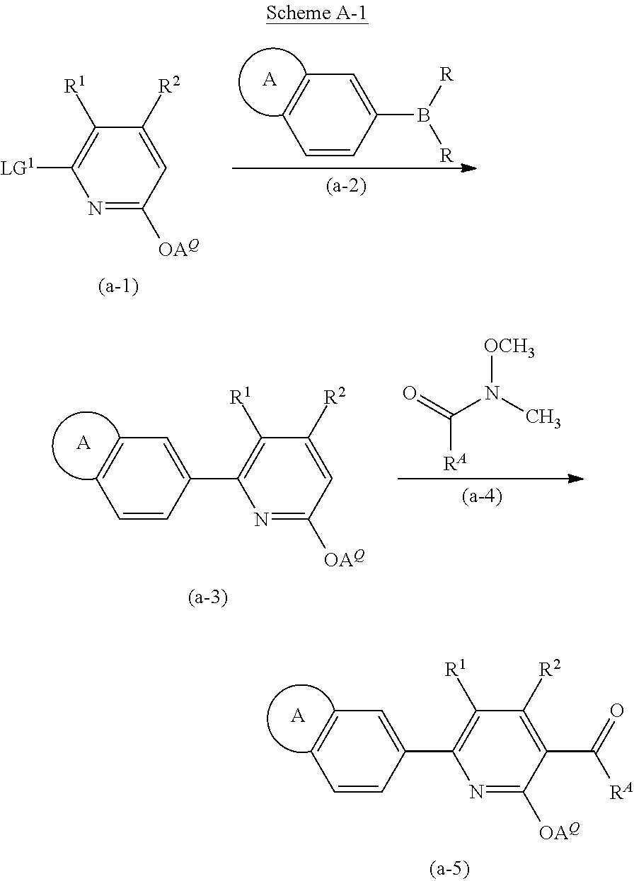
[A].C1=CC(C2=C([R1])C([R2])=C(C(=O)[RA])C([OAQ])=N2)=CC=C1.N1=C([OAQ])C=C([R2])C([R1])=C1[LG1].C1=CC(B([R])[R])=CC=C1.[A].[A].C1=CC(C2=C([R1])C([R2])=CC([OAQ])=N2)=CC=C1.C([RA])(=O)N(C)[OCH3]
